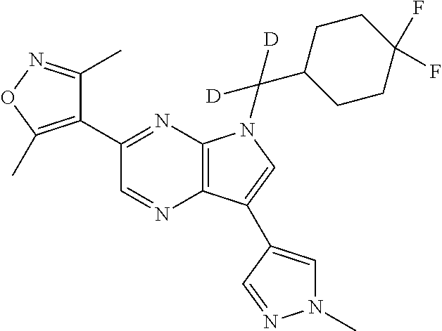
C12=C(N=C(C3=C(C)ON=C3C)C=N1)N(C(C1CCC(F)(F)CC1)([D])[D])C=C2C1=CN(C)N=C1
